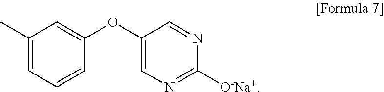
C1(C)=CC=CC(OC2=CN=C([O-Na+])N=C2)=C1
